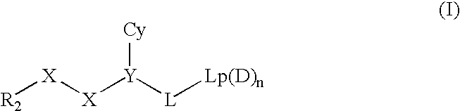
[R2][X][X][Y]([L][Lp(D)n])[Cy]
